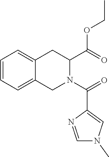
C1=CC=C2C(=C1)CC(C(OCC)=O)N(C(=O)C1=CN(C)C=N1)C2
